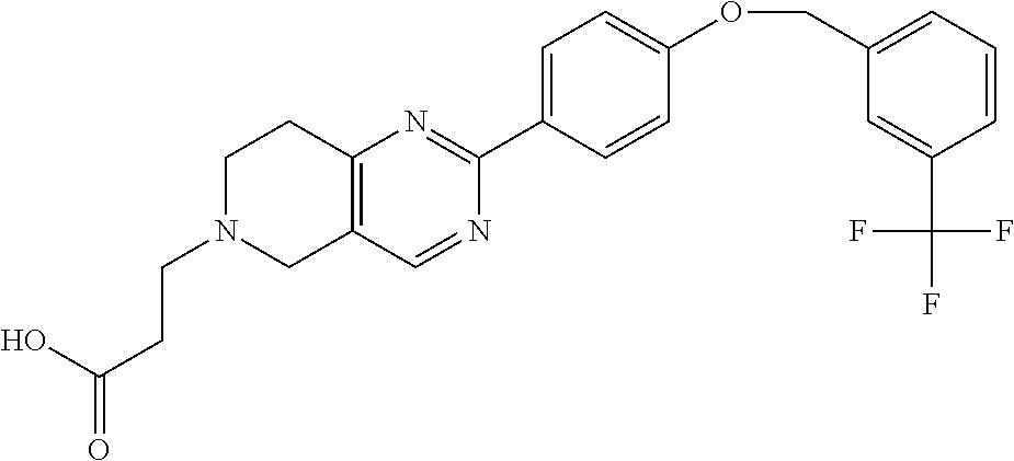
OC(=O)CCN1CC2=C(CC1)N=C(C1=CC=C(OCC3=CC=CC(C(F)(F)F)=C3)C=C1)N=C2
